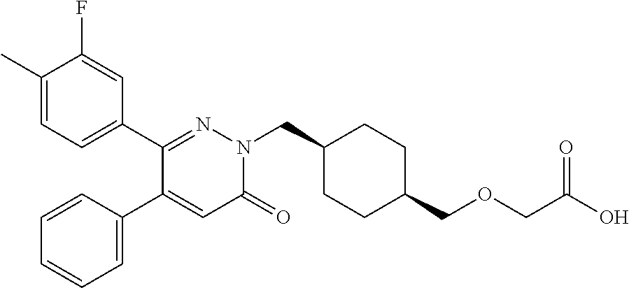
C1(C)=CC=C(C2=NN(CC3CCC(COCC(O)=O)CC3)C(=O)C=C2C2=CC=CC=C2)C=C1F
